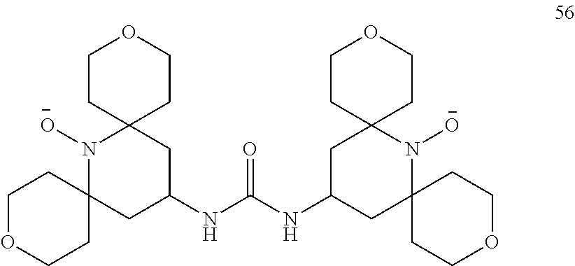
O1CCC2(CC1)N([O-])C1(CC(NC(NC3CC4(N([O-])C5(C3)CCOCC5)CCOCC4)=O)C2)CCOCC1
